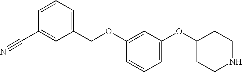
C1=C(OC2CCNCC2)C=C(OCC2=CC=CC(C#N)=C2)C=C1
